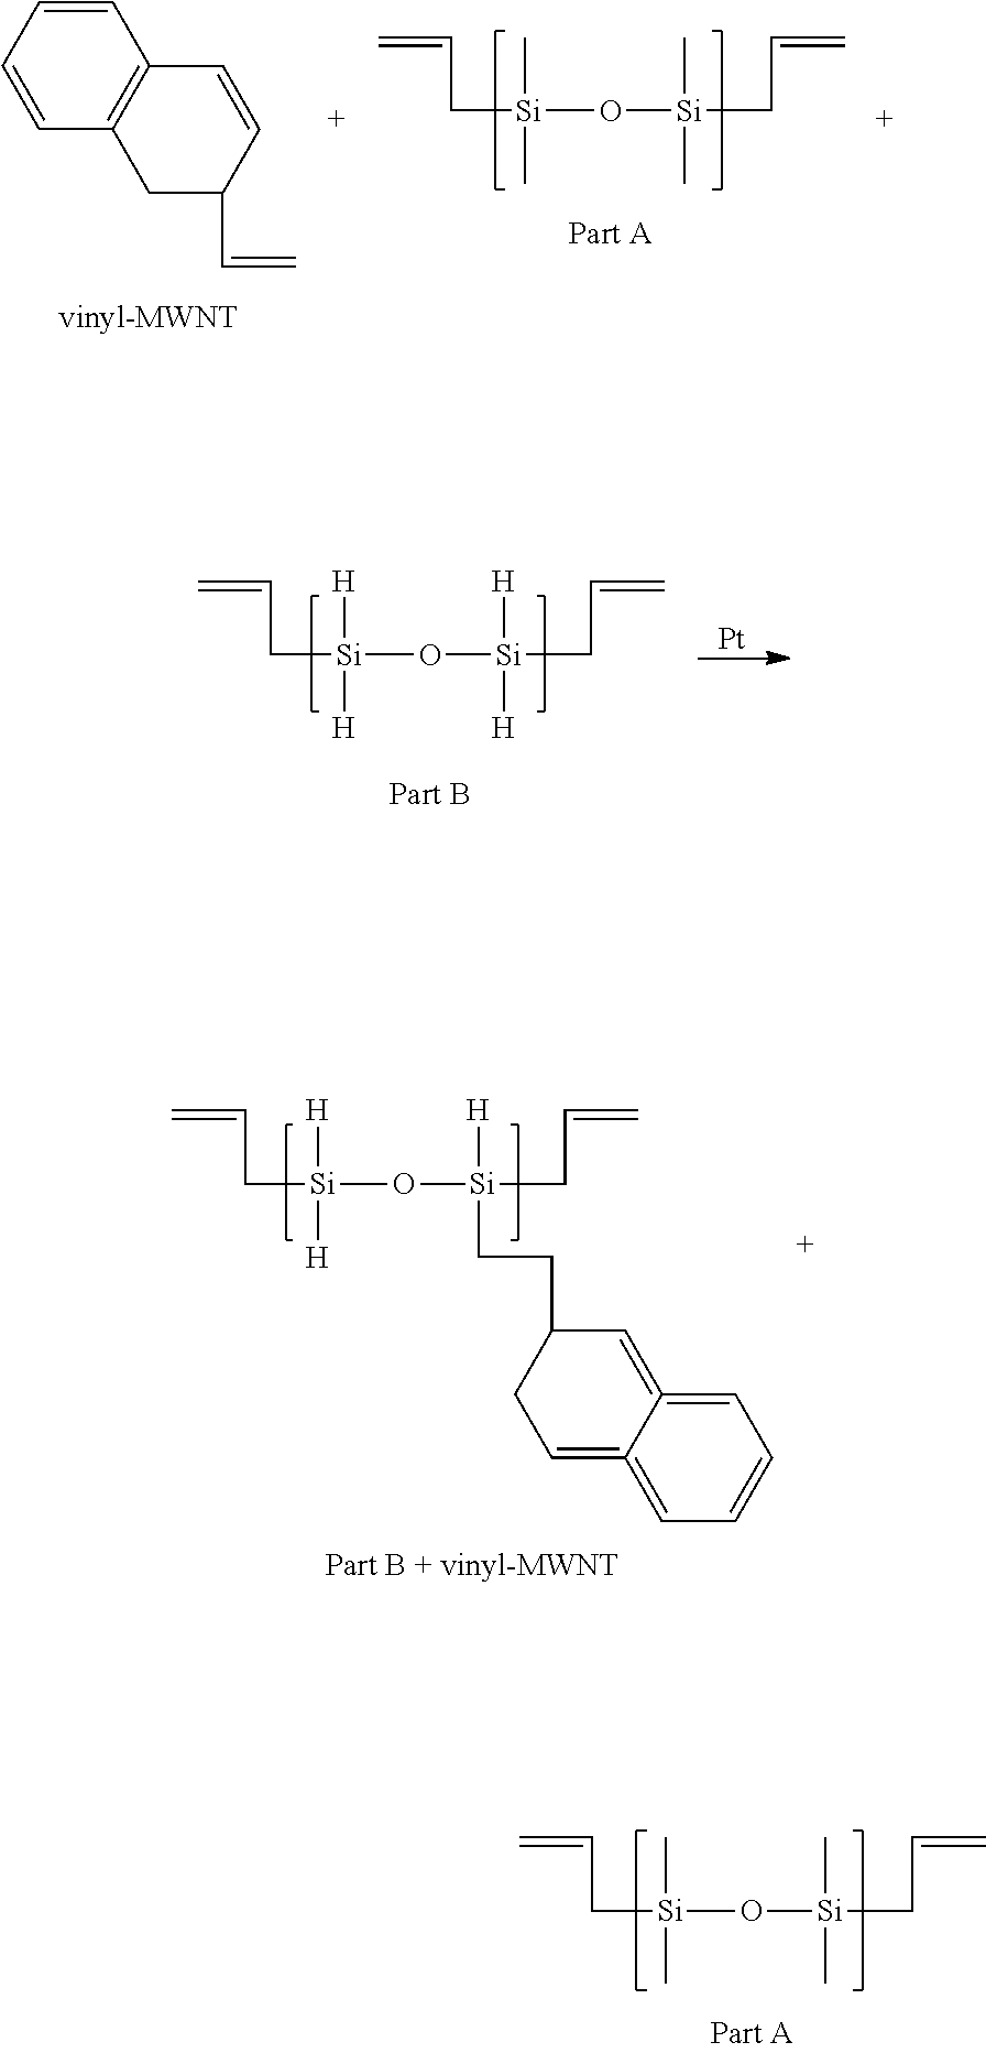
C=CC[Si]([H])([H])O[Si]([H])([H])CC=C.[Pt].C1=CC2=C(C=C1)C=CC(C=C)C2.C=CC[Si](C)(C)O[Si](C)(C)CC=C.C=CC[Si](C)(C)O[Si](C)(C)CC=C.C=CC[Si]([H])([H])O[Si]([H])(CCC1C=C2=CC=CC=C2=CC1)CC=C
